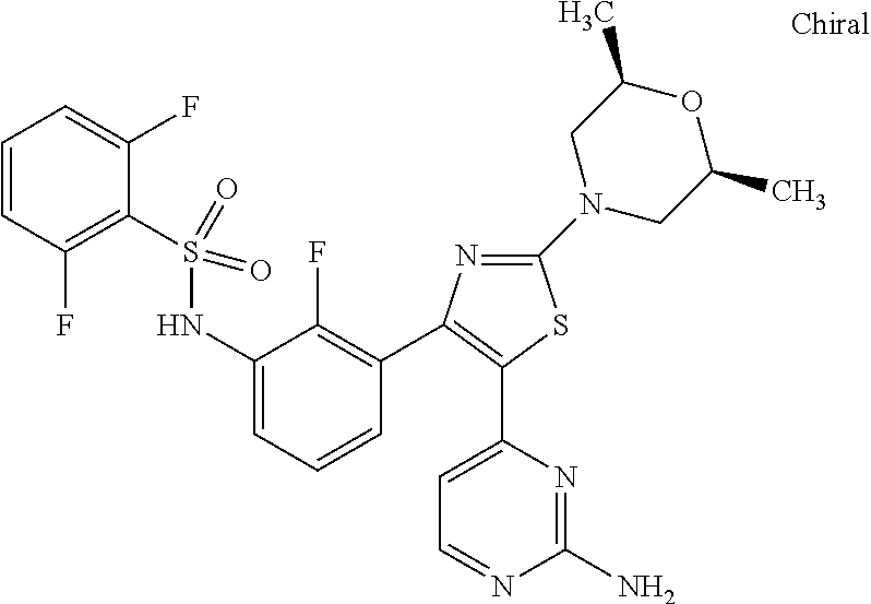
C1=CC(F)=C(S(NC2=CC=CC(C3=C(C4=CC=NC(N)=N4)SC(N4CC(C)OC(C)C4)=N3)=C2F)(=O)=O)C(F)=C1
